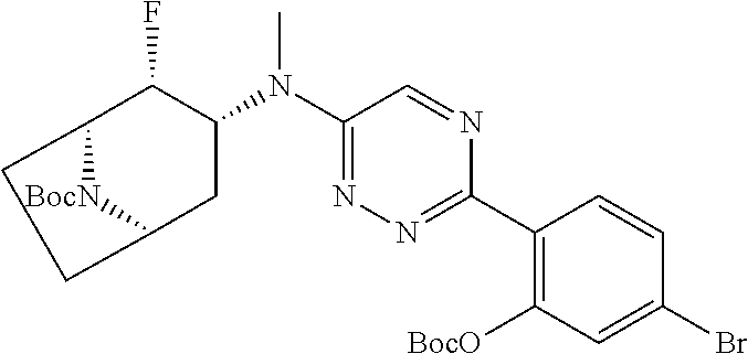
C12[BocN]C(CC(N(C3=NN=C(C4=C([BocO])C=C(Br)C=C4)N=C3)C)C1F)CC2
